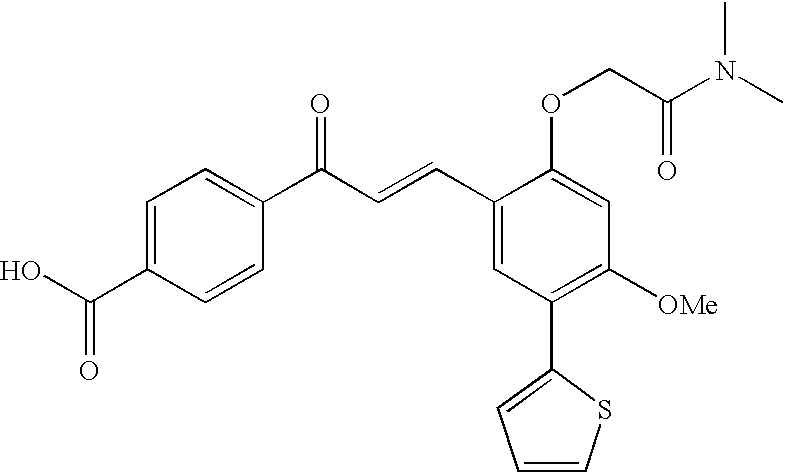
C1=C(C(O)=O)C=CC(C(=O)C=CC2=CC(C3=CC=CS3)=C([OMe])C=C2OCC(N(C)C)=O)=C1
